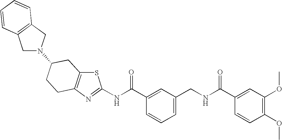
N(C(C1=CC(CNC(C2=CC(OC)=C(OC)C=C2)=O)=CC=C1)=O)C1=NC2=C(S1)CC(N1CC3=C(C1)C=CC=C3)CC2
